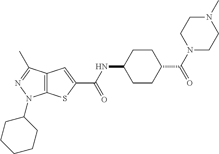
C12=C(C(C)=NN1C1CCCCC1)C=C(C(NC1CCC(C(N3CCN(C)CC3)=O)CC1)=O)S2
